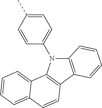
C12=C(C3=C(N1C1=CC=C(C)C=C1)C1=CC=CC=C1C=C3)C=CC=C2
